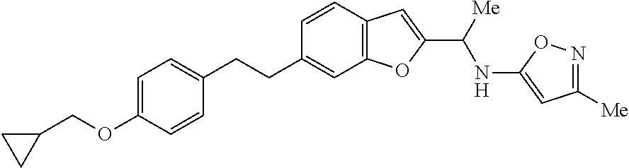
C1=CC2=C(C=C1CCC1=CC=C(OCC3CC3)C=C1)OC(C([Me])NC1=CC([Me])=NO1)=C2
